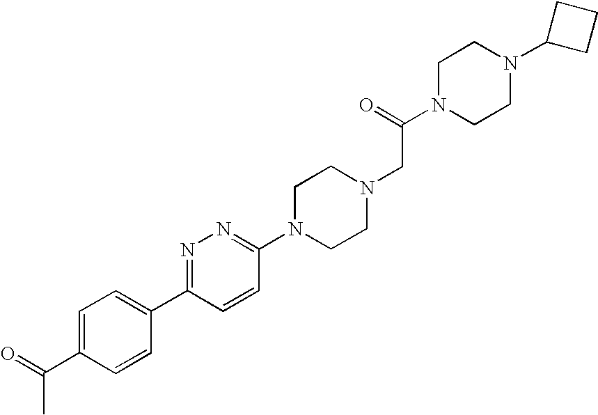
C1=C(C(=O)C)C=CC(C2=NN=C(N3CCN(CC(N4CCN(C5CCC5)CC4)=O)CC3)C=C2)=C1
